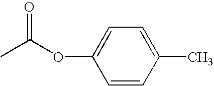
O(C1=CC=C(C)C=C1)C(C)=O
